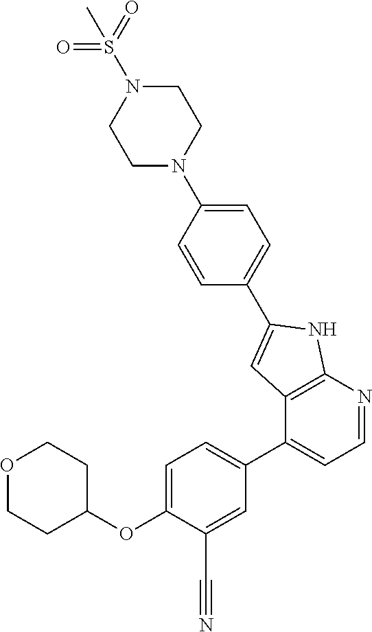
O1CCC(OC2=CC=C(C3=CC=NC4=C3C=C(C3=CC=C(N5CCN(S(=O)(=O)C)CC5)C=C3)N4)C=C2C#N)CC1
